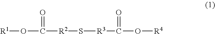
[R1]OC(=O)[R2]S[R3]C(=O)O[R4]
